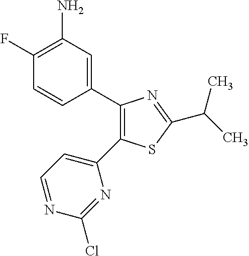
C1(C2=C(C3=CC=NC(Cl)=N3)SC(C(C)C)=N2)=CC(N)=C(F)C=C1
